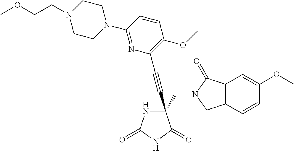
N1C(=O)NC(=O)C1(C#CC1=C(OC)C=CC(N2CCN(CCOC)CC2)=N1)CN1C(=O)C2=C(C1)C=CC(OC)=C2
